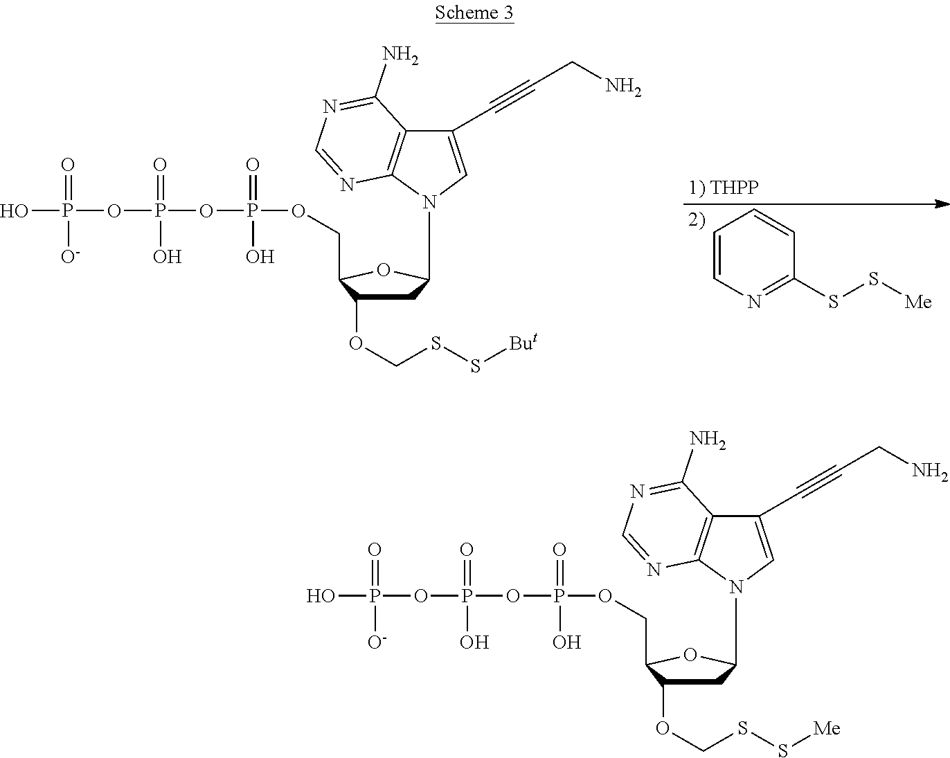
C1=CN=C(SS[Me])C=C1.C1C(OCSS[But])C(COP(=O)(O)OP(=O)(O)OP(O)(=O)[O-])OC1N1C=C(C#CCN)C2=C1N=CN=C2N.C1C(OCSS[Me])C(COP(=O)(O)OP(=O)(O)OP(O)(=O)[O-])OC1N1C=C(C#CCN)C2=C1N=CN=C2N
